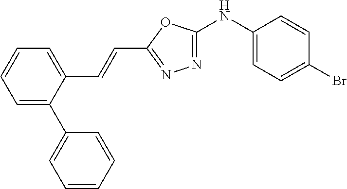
C1(NC2=NN=C(C=CC3=CC=CC=C3C3=CC=CC=C3)O2)=CC=C(Br)C=C1
